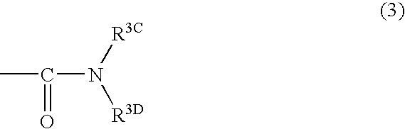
CC(N([R3C])[R3D])=O
